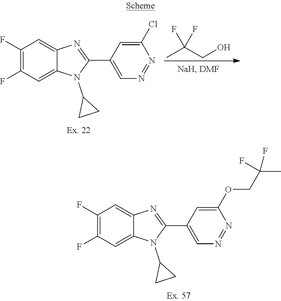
CC(CO)(F)F.C1(F)=C(F)C=C2C(=C1)N=C(C1=CN=NC(Cl)=C1)N2C1CC1.C1(F)=C(F)C=C2C(=C1)N=C(C1=CN=NC(OCC(C)(F)F)=C1)N2C1CC1
